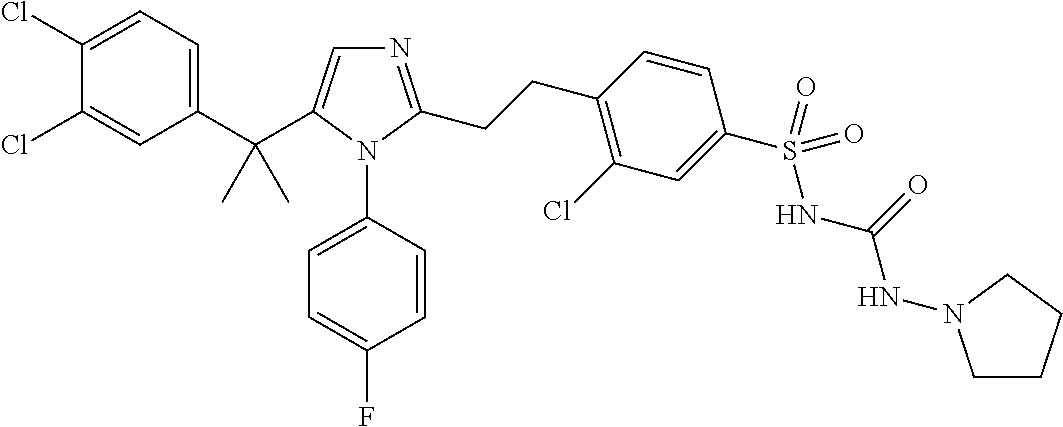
C1(C(C2=CN=C(CCC3=C(Cl)C=C(S(=O)(NC(=O)NN4CCCC4)=O)C=C3)N2C2=CC=C(F)C=C2)(C)C)=CC=C(Cl)C(Cl)=C1
